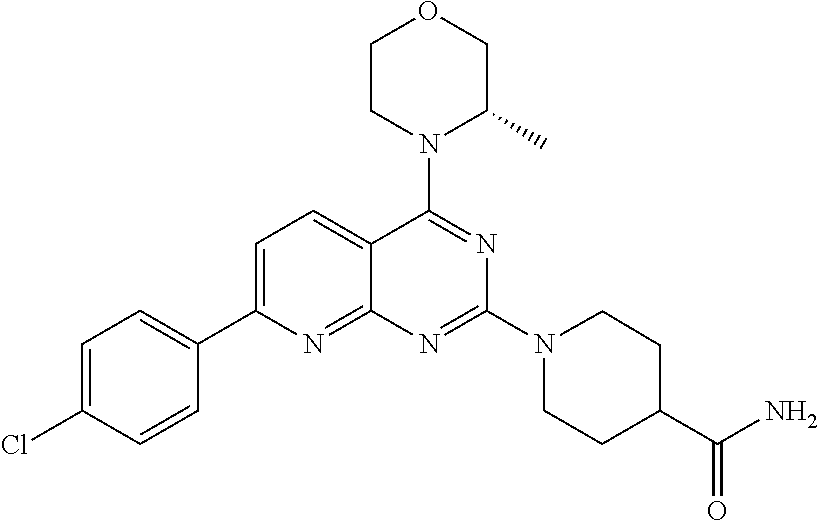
C1=C(C2=CC=C(Cl)C=C2)N=C2C(=C1)C(N1C(C)COCC1)=NC(N1CCC(C(=O)N)CC1)=N2
